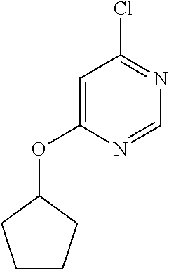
C1CCC(OC2=CC(Cl)=NC=N2)C1
